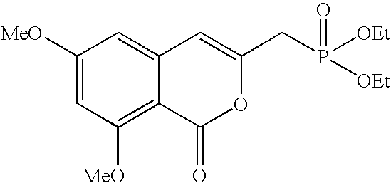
C1([MeO])=CC([MeO])=C2C(=C1)C=C(CP(=O)([OEt])[OEt])OC2=O
